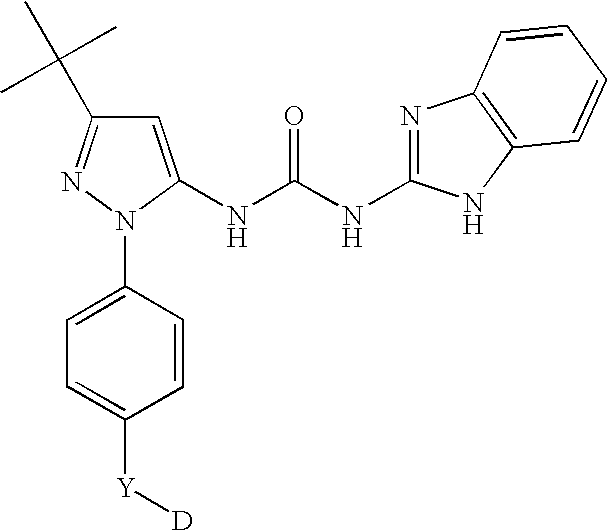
C1=C(NC(NC2=NC3=C(N2)C=CC=C3)=O)N(C2=CC=C([Y][D])C=C2)N=C1C(C)(C)C
